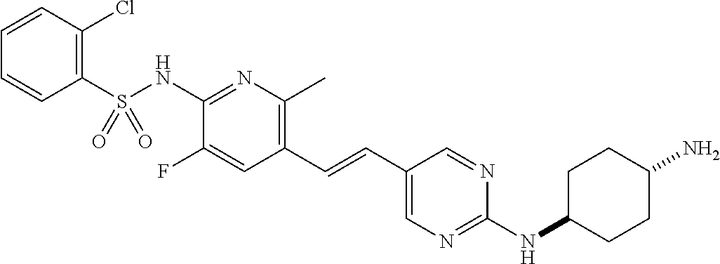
C1(S(NC2=NC(C)=C(C=CC3=CN=C(NC4CCC(N)CC4)N=C3)C=C2F)(=O)=O)=C(Cl)C=CC=C1
